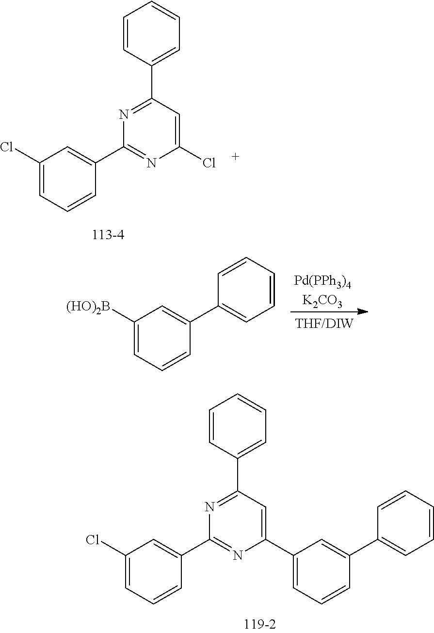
C1=CC(C2=NC(C3=CC(Cl)=CC=C3)=NC(Cl)=C2)=CC=C1.C1(Cl)=CC=CC(C2=NC(C3=CC=CC(C4=CC=CC=C4)=C3)=CC(C3=CC=CC=C3)=N2)=C1.C1([(HO)2B])=CC=CC(C2=CC=CC=C2)=C1.[Pd(PPh3)4K2CO3]
